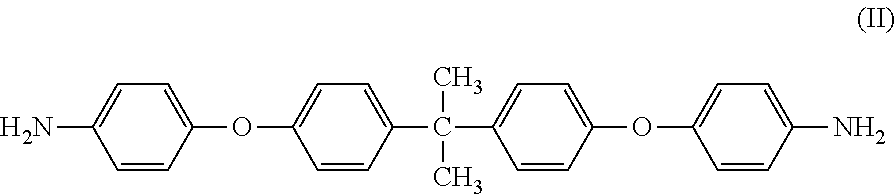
C1=CC(OC2=CC=C(C(C)(C)C3=CC=C(OC4=CC=C(N)C=C4)C=C3)C=C2)=CC=C1N
